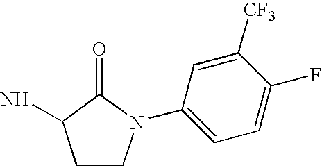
C1CN(C2=CC=C(F)C([CF3])=C2)C(=O)C1N
